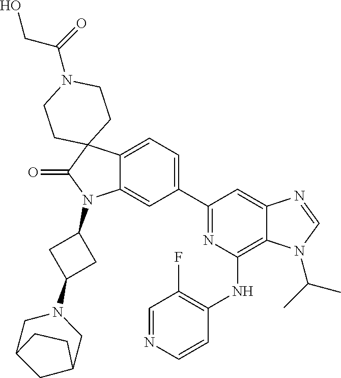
C12=CC=C(C3=NC(NC4=C(F)C=NC=C4)=C4C(=C3)N=CN4C(C)C)C=C1N(C1CC(N3CC4CC(C3)CC4)C1)C(=O)C21CCN(C(=O)CO)CC1
